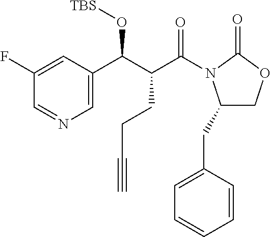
C1(F)=CC(C(C(CCC#C)C(N2C(CC3=CC=CC=C3)COC2=O)=O)O[TBS])=CN=C1
